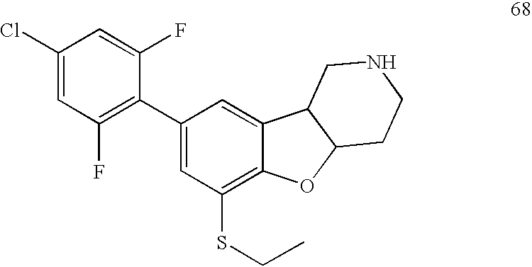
C1(Cl)=CC(F)=C(C2=CC(SCC)=C3C(=C2)C2C(O3)CCNC2)C(F)=C1
